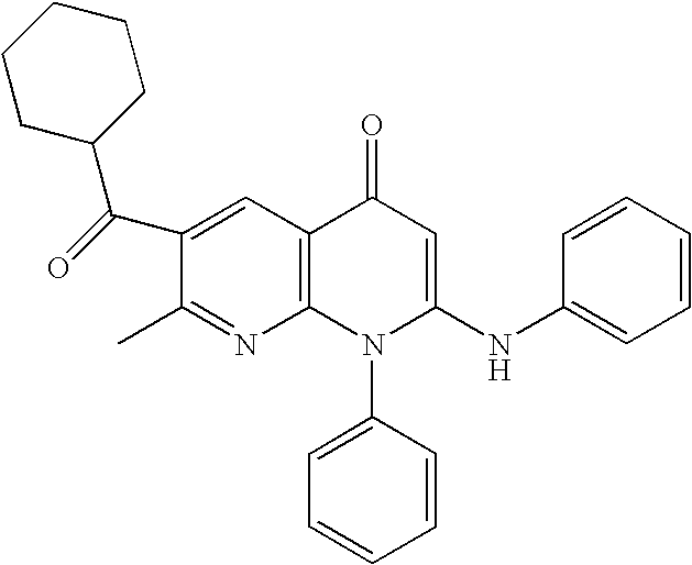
C1(C)=NC2=C(C=C1C(C1CCCCC1)=O)C(=O)C=C(NC1=CC=CC=C1)N2C1=CC=CC=C1
